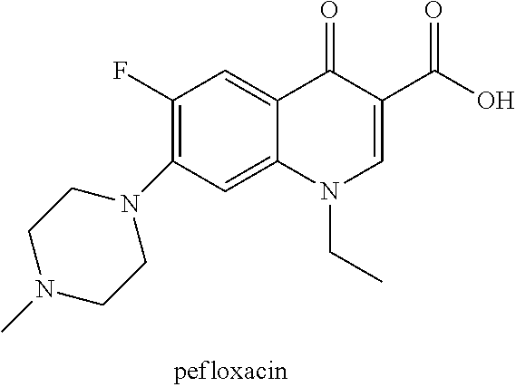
C1(F)=C(N2CCN(C)CC2)C=C2C(=C1)C(=O)C(C(O)=O)=CN2CC
